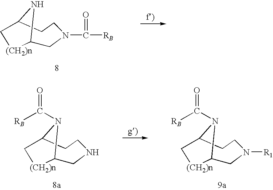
C1C2NC(CCN1C(=O)[RB])C[(CH2)n]2.C1C2N(C([RB])=O)C(CCN1)C[(CH2)n]2.C1C2N(C([RB])=O)C(CCN1[R1])C[(CH2)n]2
